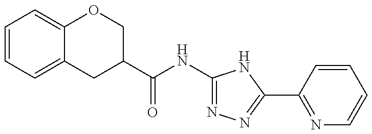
C1(C(NC2=NN=C(C3=NC=CC=C3)N2)=O)COC2=CC=CC=C2C1
